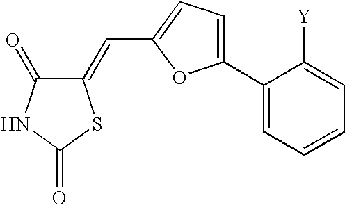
C1(=CC2=CC=C(C3=CC=CC=C3[Y])O2)C(=O)NC(=O)S1
